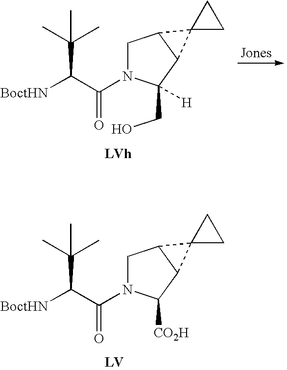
C1([CO2H])N(C(C([BoctHN])C(C)(C)C)=O)CC2C1C21CC1.C1(CO)([H])N(C(C([BoctHN])C(C)(C)C)=O)CC2C1C21CC1
